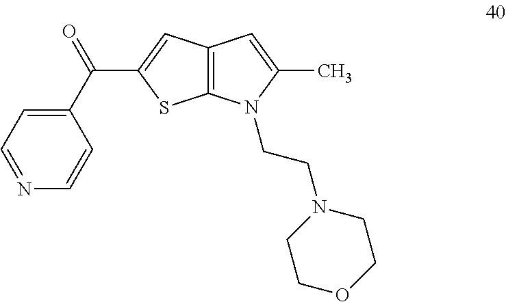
C1(C(=O)C2=CC3=C(S2)N(CCN2CCOCC2)C(C)=C3)=CC=NC=C1
